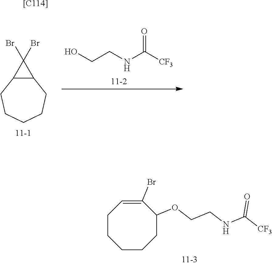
C12C(CCCCC1)C2(Br)Br.O=C([CF3])NCCO.C1CCCCC(OCCNC([CF3])=O)C(Br)=C1.[[C114]]
